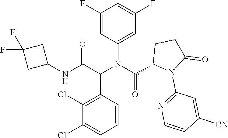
C1=CC(C(C(NC2CC(F)(F)C2)=O)N(C(C2N(C3=NC=CC([CN])=C3)C(=O)CC2)=O)C2=CC(F)=CC(F)=C2)=C(Cl)C(Cl)=C1
